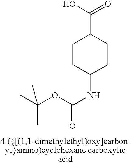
C1CC(NC(=O)OC(C)(C)C)CCC1C(O)=O
